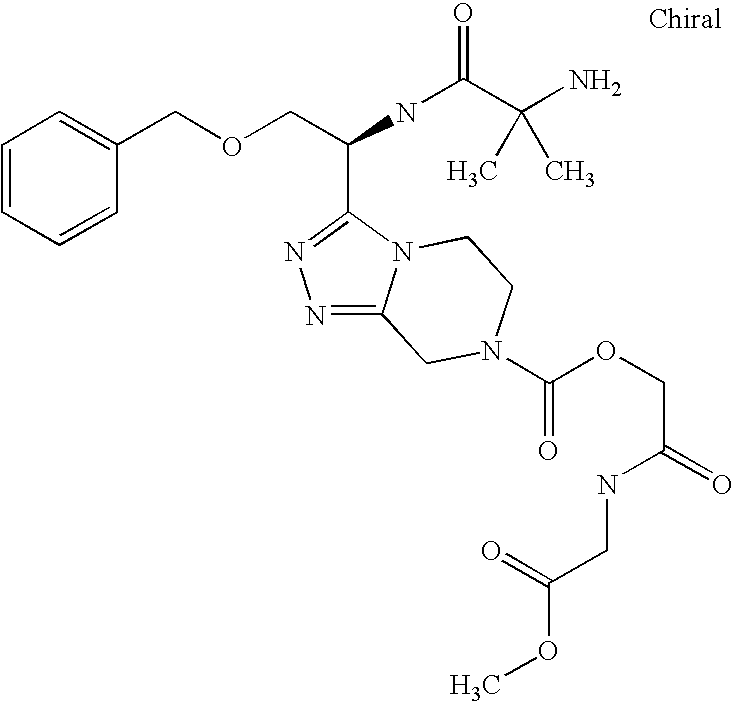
C1=CC=CC(COCC(NC(=O)C(N)(C)C)C2=NN=C3N2CCN(C(=O)OCC(=O)NCC(OC)=O)C3)=C1
